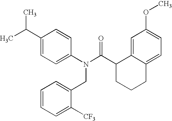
C1(C(C)C)=CC=C(N(C(C2CCCC3=CC=C(OC)C=C23)=O)CC2=CC=CC=C2[CF3])C=C1
